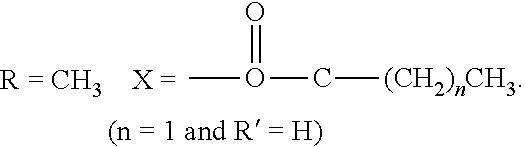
CO(C[(CH2)nCH3])=O
